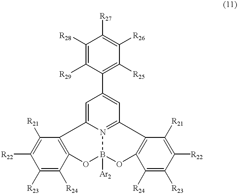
C1(C2=C([R25])C([R26])=C([R27])C([R28])=C2[R29])=CC2=N3C(=C1)C1=C(C([R24])=C([R23])C([R22])=C1[R21])OB3([Ar2])OC1=C2C([R21])=C([R22])C([R23])=C1[R24]
